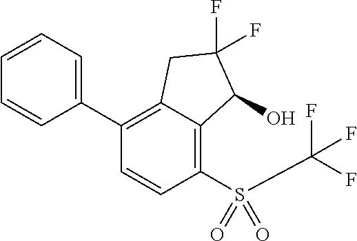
C1(S(=O)(C(F)(F)F)=O)=C2C(=C(C3=CC=CC=C3)C=C1)CC(F)(F)C2O
